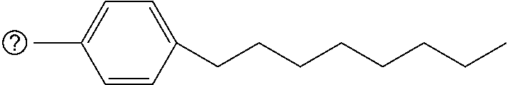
C1=C(C)C=CC(CCCCCCCC)=C1
